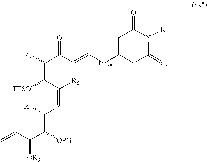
C1C(CC=CC(C([R7])C(C([R6])=CC(C([OPG])C([OR3])C=C)[R5])[TESO])=O)CC(=O)N([R])C1=O
